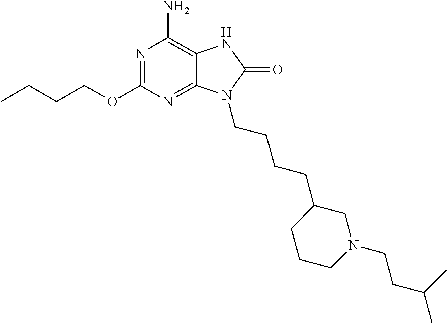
N1=C(OCCCC)N=C2C(=C1N)NC(=O)N2CCCCC1CCCN(CCC(C)C)C1
